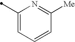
C1(C)=CC=CC([Me])=N1
